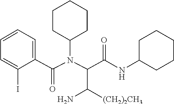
N(C(C1=CC=CC=C1I)=O)(C1CCCCC1)C(C(NC1CCCCC1)=O)C([(CH2)2CH3])N
